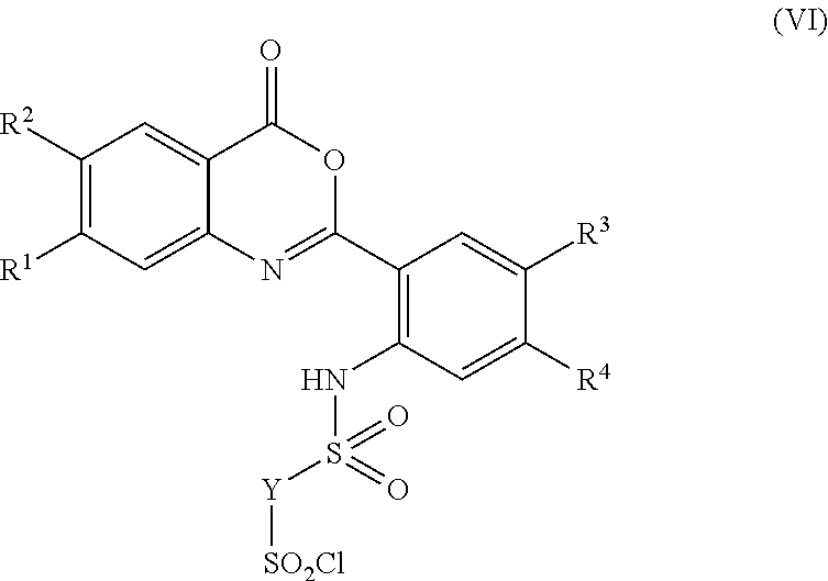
C1([R2])=C([R1])C=C2C(=C1)C(=O)OC(C1=C(NS([Y][SO2Cl])(=O)=O)C=C([R4])C([R3])=C1)=N2
